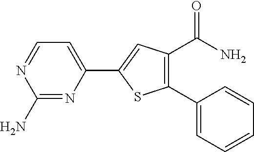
C1(N)=NC(C2=CC(C(=O)N)=C(C3=CC=CC=C3)S2)=CC=N1
